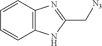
C12=C(C=CC=C1)N=C(C[N3])N2
